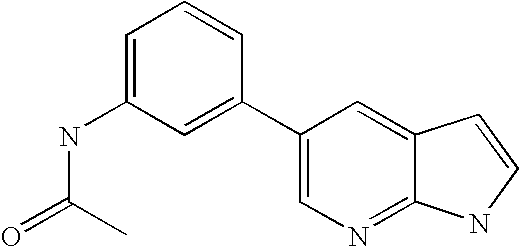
C1=C(NC(=O)C)C=C(C2=CN=C3C(=C2)C=CN3)C=C1
